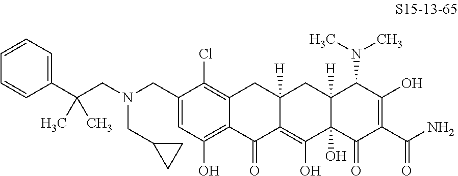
C1=C(CN(CC(C2=CC=CC=C2)(C)C)CC2CC2)C(Cl)=C2C(=C1O)C(=O)C1=C(O)C3(O)C([H])(CC1([H])C2)C(N(C)C)C(O)=C(C(N)=O)C3=O
